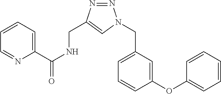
C1=C(OC2=CC=CC=C2)C=CC=C1CN1N=NC(CNC(=O)C2=CC=CC=N2)=C1
